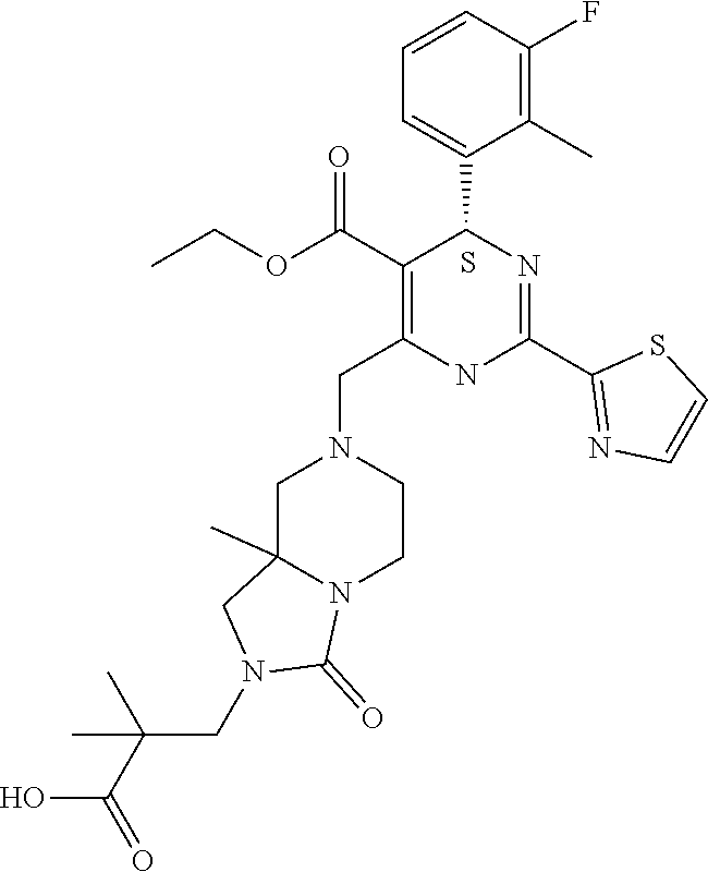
CCOC(C1=C(CN2CC3(C)N(CC2)C(=O)N(CC(C(=O)O)(C)C)C3)NC(C2=NC=CS2)=NC1C1=CC=CC(F)=C1C)=O.S
